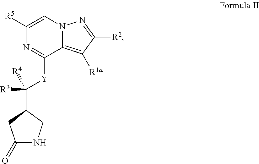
C1([R5])=CN2C(=C([R1a])C([R2])=N2)C([Y]C([R3])([R4])C2CC(=O)NC2)=N1
